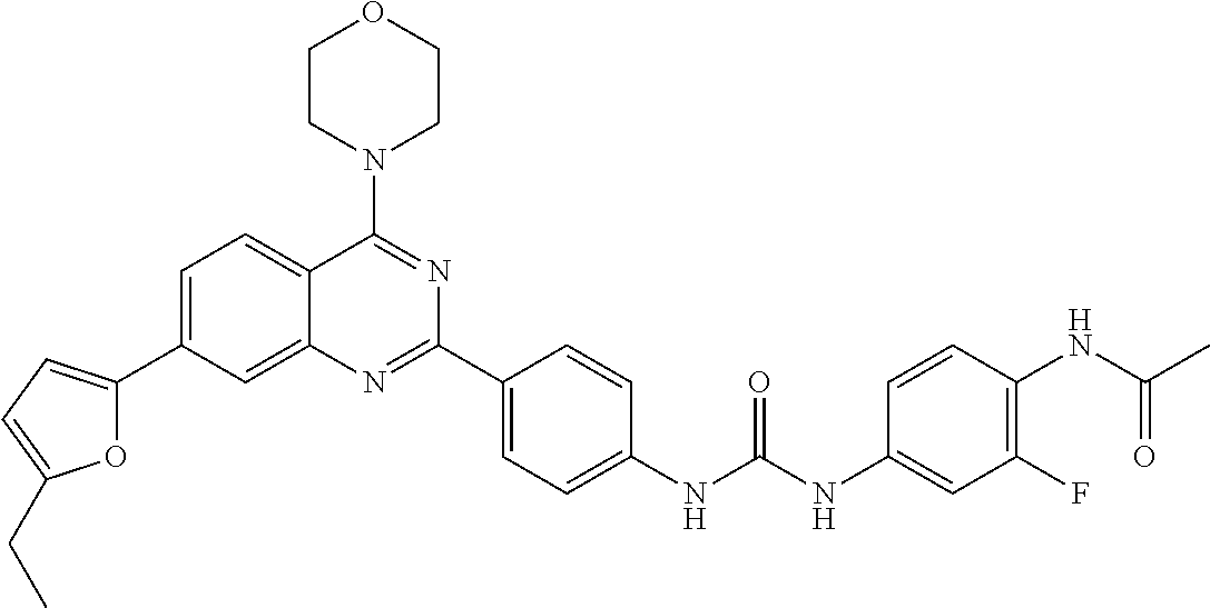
C1=C(C2=CC=C(CC)O2)C=C2C(=C1)C(N1CCOCC1)=NC(C1=CC=C(NC(NC3=CC(F)=C(NC(C)=O)C=C3)=O)C=C1)=N2
